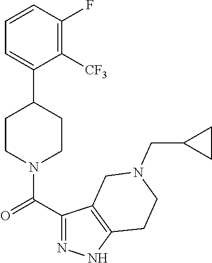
C1=CC(F)=C([CF3])C(C2CCN(C(C3=NNC4=C3CN(CC3CC3)CC4)=O)CC2)=C1
